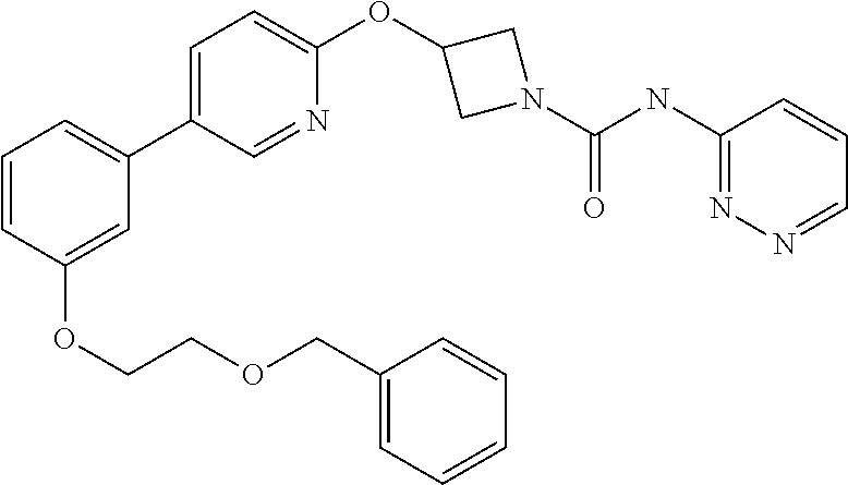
C1=CC(OCCOCC2=CC=CC=C2)=CC(C2=CC=C(OC3CN(C(NC4=NN=CC=C4)=O)C3)N=C2)=C1
